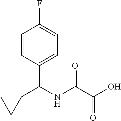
C(NC(C(O)=O)=O)(C1=CC=C(F)C=C1)C1CC1
